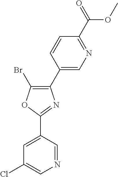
C1(C2=C(Br)OC(C3=CC(Cl)=CN=C3)=N2)=CN=C(C(=O)OC)C=C1
